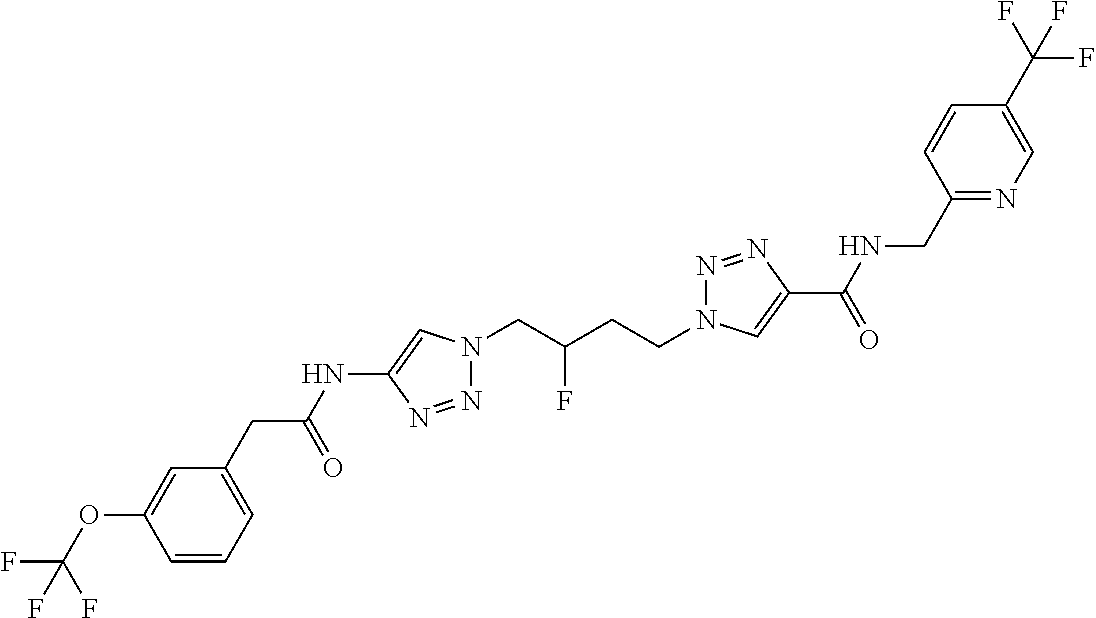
C1(NC(CC2=CC=CC(OC(F)(F)F)=C2)=O)=CN(CC(CCN2N=NC(C(=O)NCC3=NC=C(C(F)(F)F)C=C3)=C2)F)N=N1
